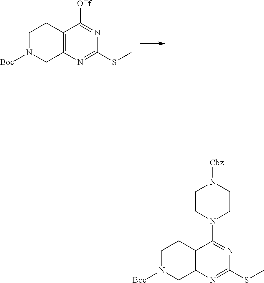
C1N([Boc])CC2=C(C1)C([OTf])=NC(SC)=N2.C1N([Boc])CC2=C(C1)C(N1CCN([Cbz])CC1)=NC(SC)=N2
